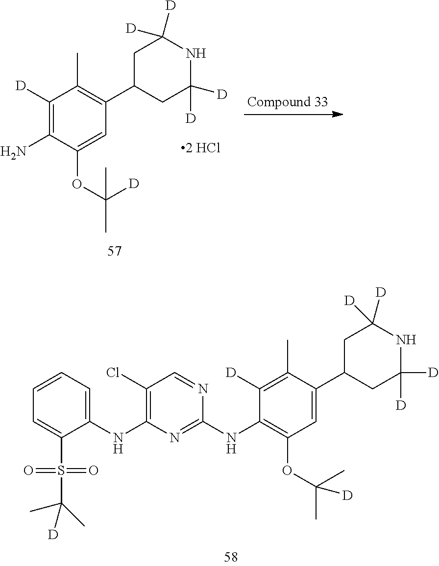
C1([D])=C(N)C(OC(C)([D])C)=CC(C2CC([D])([D])NC([D])([D])C2)=C1C.C1([D])=C(C)C(C2CC([D])([D])NC([D])([D])C2)=CC(OC(C)(C)[D])=C1NC1=NC(NC2=CC=CC=C2S(C(C)(C)[D])(=O)=O)=C(Cl)C=N1
